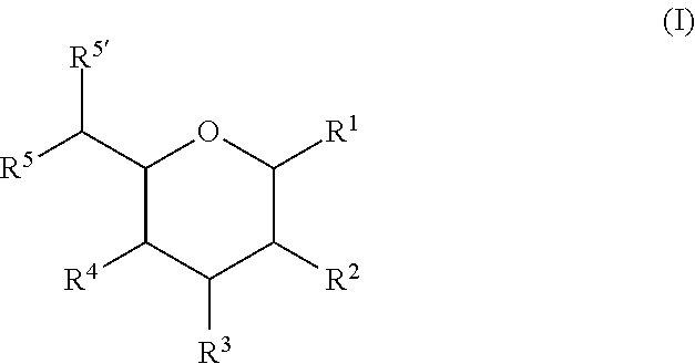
[R4]C1C([R3])C([R2])C([R1])OC1C([R5])[R5]
